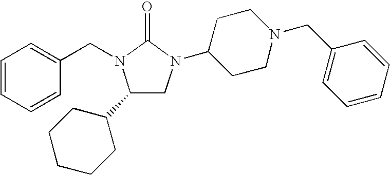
C1(C2CCCCC2)CN(C2CCN(CC3=CC=CC=C3)CC2)C(=O)N1CC1=CC=CC=C1
